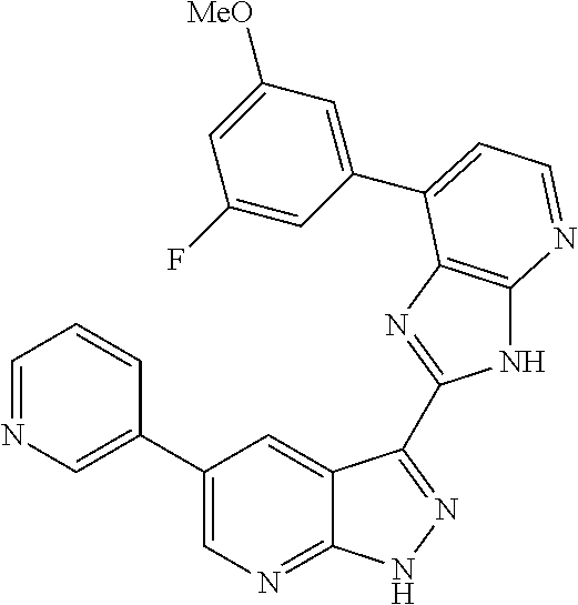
C1(C2=CN=CC=C2)=CN=C2C(=C1)C(C1=NC3=C(N1)N=CC=C3C1=CC([MeO])=CC(F)=C1)=NN2
